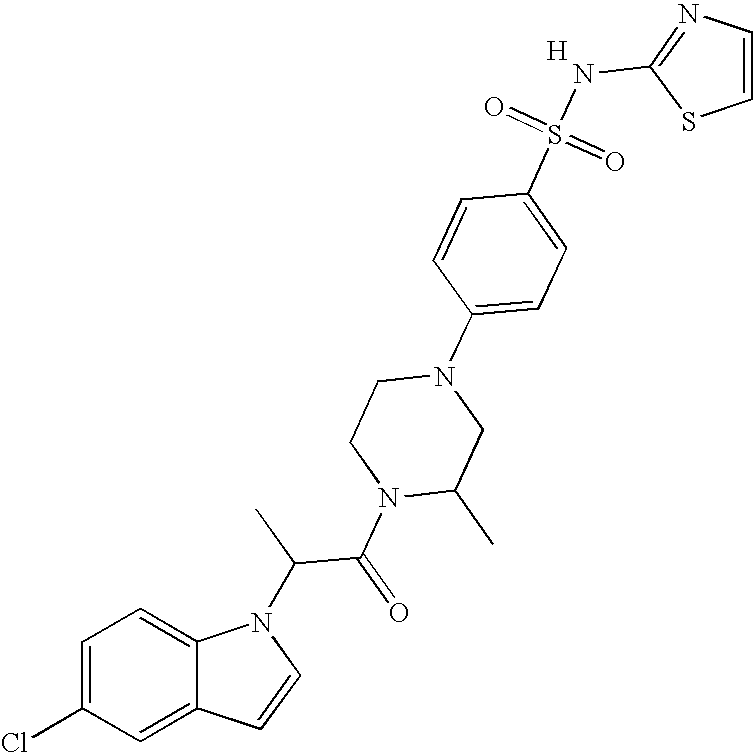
C1=C(Cl)C=C2C(=C1)N(C(C(N1C(C)CN(C3=CC=C(S(=O)(=O)NC4=NC=CS4)C=C3)CC1)=O)C)C=C2.[H]
